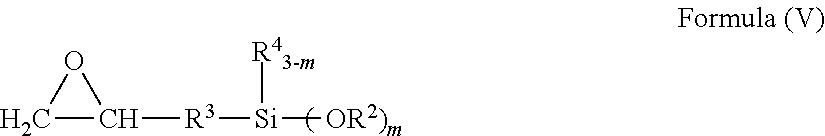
C1C([R3][Si]([R43-m])[OR2)m])O1
